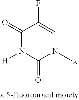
C1(=O)N([H])C(=O)N(C)C=C1F
